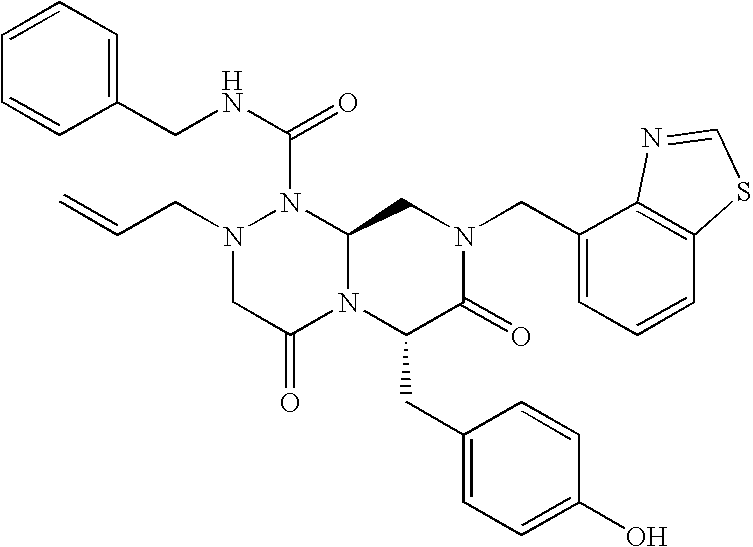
N(C(N1N(CC=C)CC(=O)N2C1CN(CC1=CC=CC3=C1N=CS3)C(=O)C2CC1=CC=C(O)C=C1)=O)CC1=CC=CC=C1
